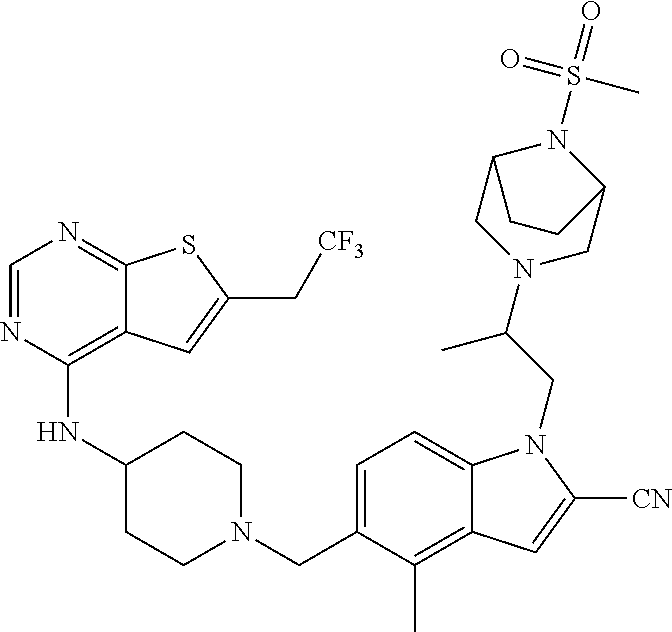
C1=NC(NC2CCN(CC3=CC=C4C(=C3C)C=C([CN])N4CC(N3CC4N(S(C)(=O)=O)C(C3)CC4)C)CC2)=C2C(=N1)SC(C[CF3])=C2
